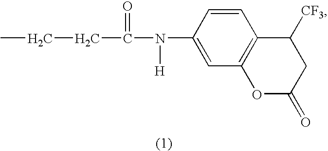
C1=CC(N([H])C(=O)CCC)=CC2=C1C([CF3])CC(=O)O2
